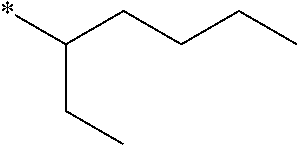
*C(CCCC)CC
